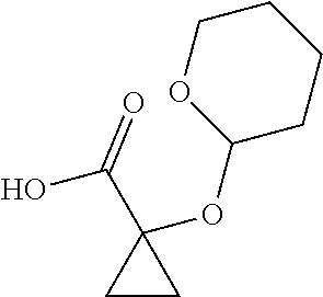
C1(OC2CCCCO2)(C(O)=O)CC1
